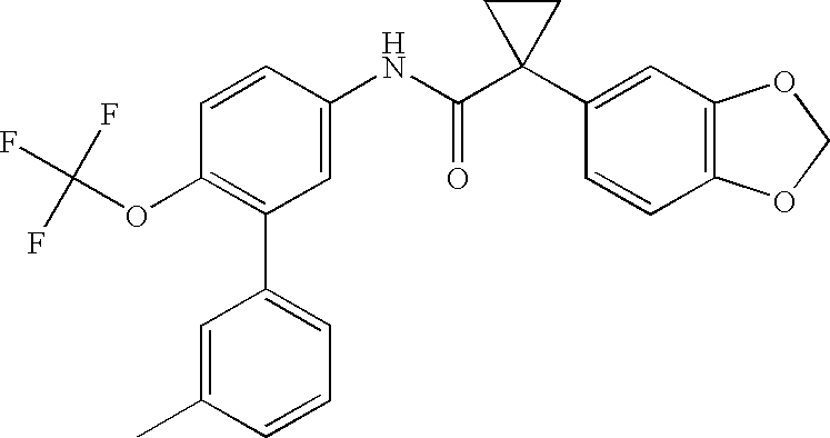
C1(NC(C2(C3=CC4=C(C=C3)OCO4)CC2)=O)=CC(C2=CC=CC(C)=C2)=C(OC(F)(F)F)C=C1
